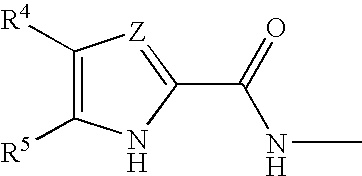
C1([R4])=C([R5])NC(C(=O)NC)=[Z]1
